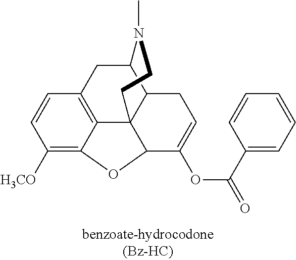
C1([H3CO])=C2C3=C(C=C1)CC1C4C3(C(C(OC(C3=CC=CC=C3)=O)=CC4)O2)CCN1C
